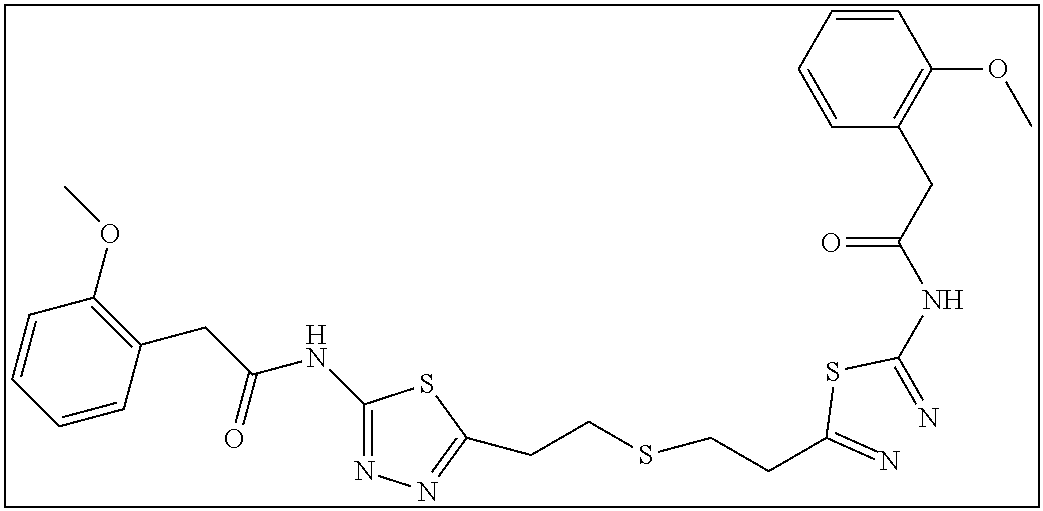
C1(NC(CC2=C(OC)C=CC=C2)=O)=NN=C(CCSCCC(=N)SC(=N)NC(CC2=C(OC)C=CC=C2)=O)S1
